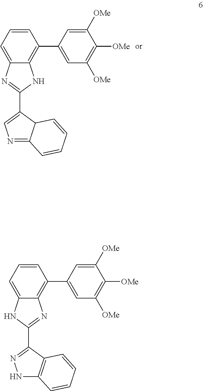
C12=CC=CC(C3=CC([OMe])=C([OMe])C([OMe])=C3)=C1N=C(C1=NNC3=C1C=CC=C3)N2.C12=CC=CC(C3=CC([OMe])=C([OMe])C([OMe])=C3)=C1NC(C1=CN=C3C1C=CC=C3)=N2
